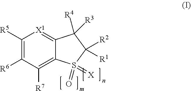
C1([R5])=C([R6])C([R7])=C2C(=[X1]1)C([R4])([R3])C([R2])([R1])S2(=O)=[X]
